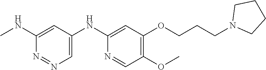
C1(NC)=CC(NC2=CC(OCCCN3CCCC3)=C(OC)C=N2)=CN=N1
